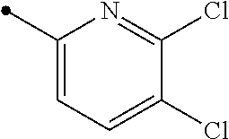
C1(Cl)=NC(C)=CC=C1Cl
